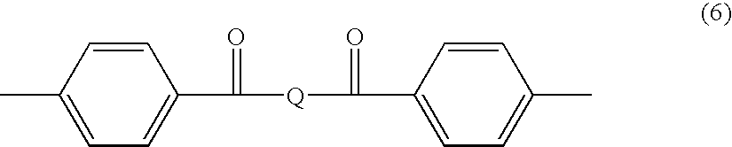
C1=C(C(=O)[Q]C(=O)C2=CC=C(C)C=C2)C=CC(C)=C1
